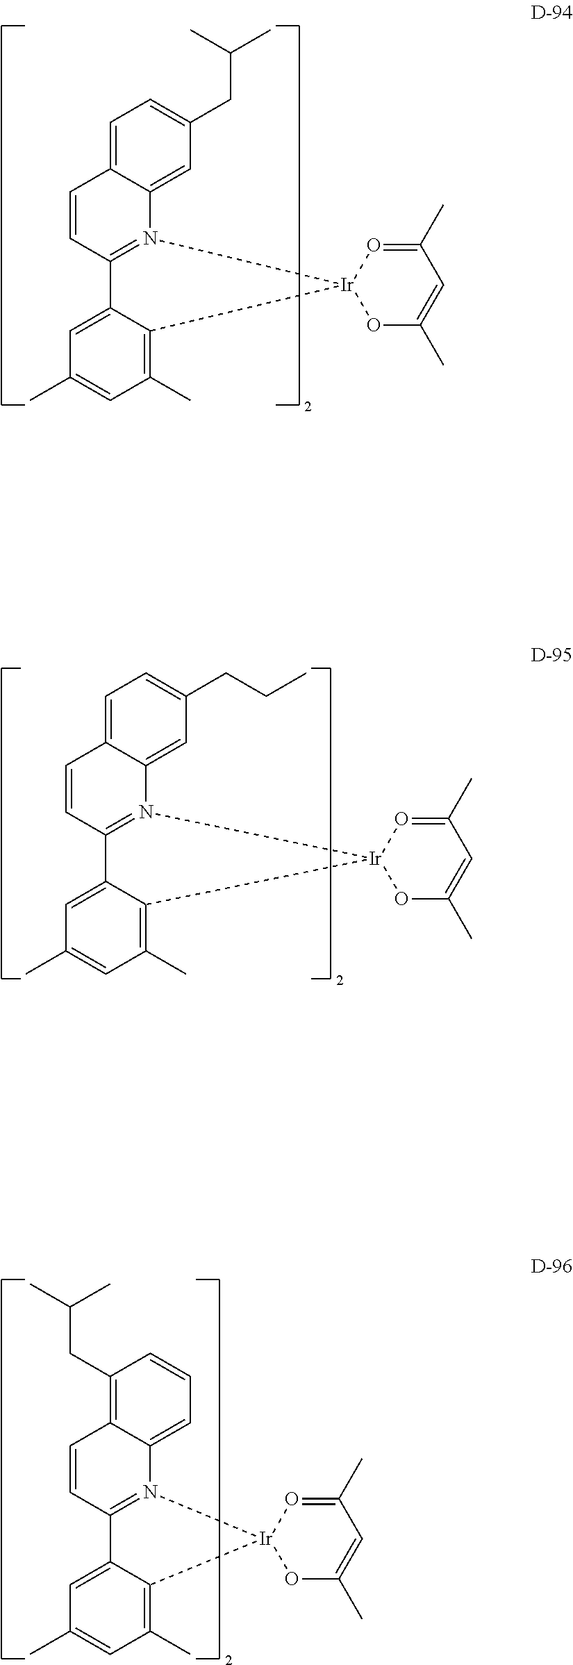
C12=CC=C(CC(C)C)C=C1N1=C(C=C2)C2=CC(C)=CC(C)=C2[Ir]12OC(C)=CC(C)=O2.C12=CC=C(CCC)C=C1N1=C(C=C2)C2=CC(C)=CC(C)=C2[Ir]12OC(C)=CC(C)=O2.C12=C(CC(C)C)C=CC=C1N1=C(C=C2)C2=CC(C)=CC(C)=C2[Ir]12OC(C)=CC(C)=O2
